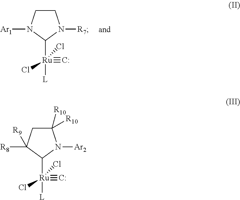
C1CN([R7])C([Ru]([L])(#[C:])(Cl)Cl)N1[Ar1].C1C([R10])([R10])N([Ar2])C([Ru]([L])(#[C:])(Cl)Cl)C1([R8])[R9]
